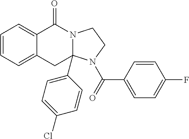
C1=CC=C2C(=C1)C(=O)N1CCN(C(=O)C3=CC=C(F)C=C3)C1(C1=CC=C(Cl)C=C1)C2
